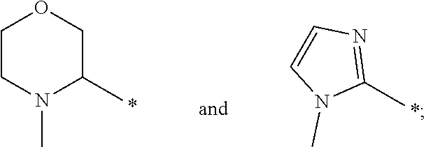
C1CN(C)C(C)CO1.C1(C)=NC=CN1C
